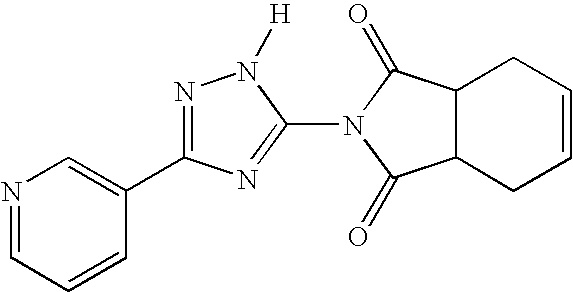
C12C(CC=CC1)C(=O)N(C1=NC(C3=CN=CC=C3)=NN1[H])C2=O
